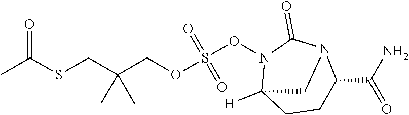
CC(SCC(COS(ON1C2([H])CCC(C(=O)N)N(C1=O)C2)(=O)=O)(C)C)=O
